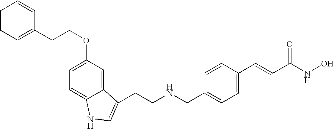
C(CNCC1=CC=C(C=CC(NO)=O)C=C1)C1=CNC2=CC=C(OCCC3=CC=CC=C3)C=C21
